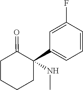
C1(C2(NC)CCCCC2=O)=CC=CC(F)=C1
